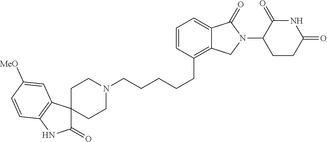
C1N(CCCCCC2=C3C(=CC=C2)C(=O)N(C2C(=O)NC(=O)CC2)C3)CCC2(C1)C(=O)NC1=C2C=C([MeO])C=C1
